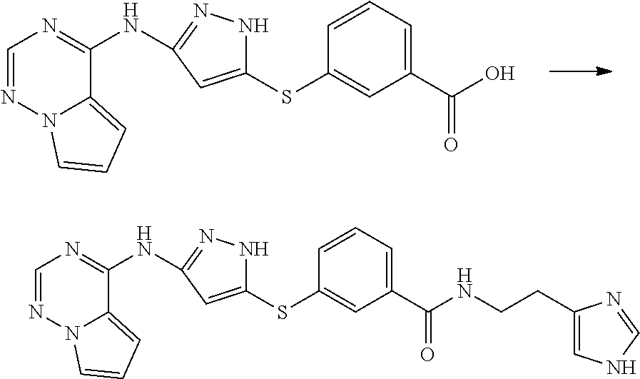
C1=NN2C(=CC=C2)C(NC2=NNC(SC3=CC(C(=O)O)=CC=C3)=C2)=N1.C1=NN2C(=CC=C2)C(NC2=NNC(SC3=CC(C(=O)NCCC4=CNC=N4)=CC=C3)=C2)=N1
